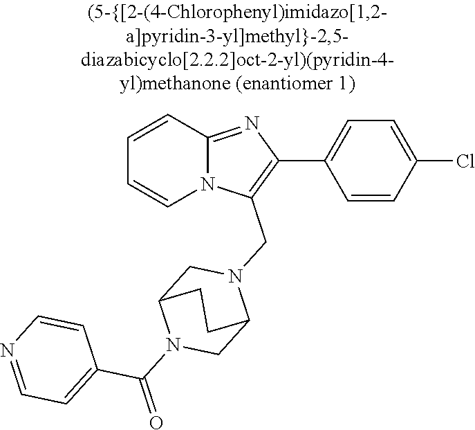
N12C(=NC(C3=CC=C(Cl)C=C3)=C1CN1CC3N(C(=O)C4=CC=NC=C4)CC1CC3)C=CC=C2
